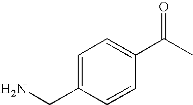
C1=C(CN)C=CC(C(C)=O)=C1
